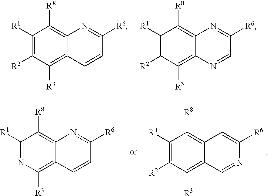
C1([R1])=C([R2])C([R3])=C2C(=C1[R8])N=C([R6])C=C2.C1([R1])=C([R2])C([R3])=C2C(=C1[R8])N=C([R6])C=N2.C1([R1])=NC([R3])=C2C(=C1[R8])N=C([R6])C=C2.C1([R1])=C([R2])C([R3])=C2C(=C1[R8])C=C([R6])N=C2
